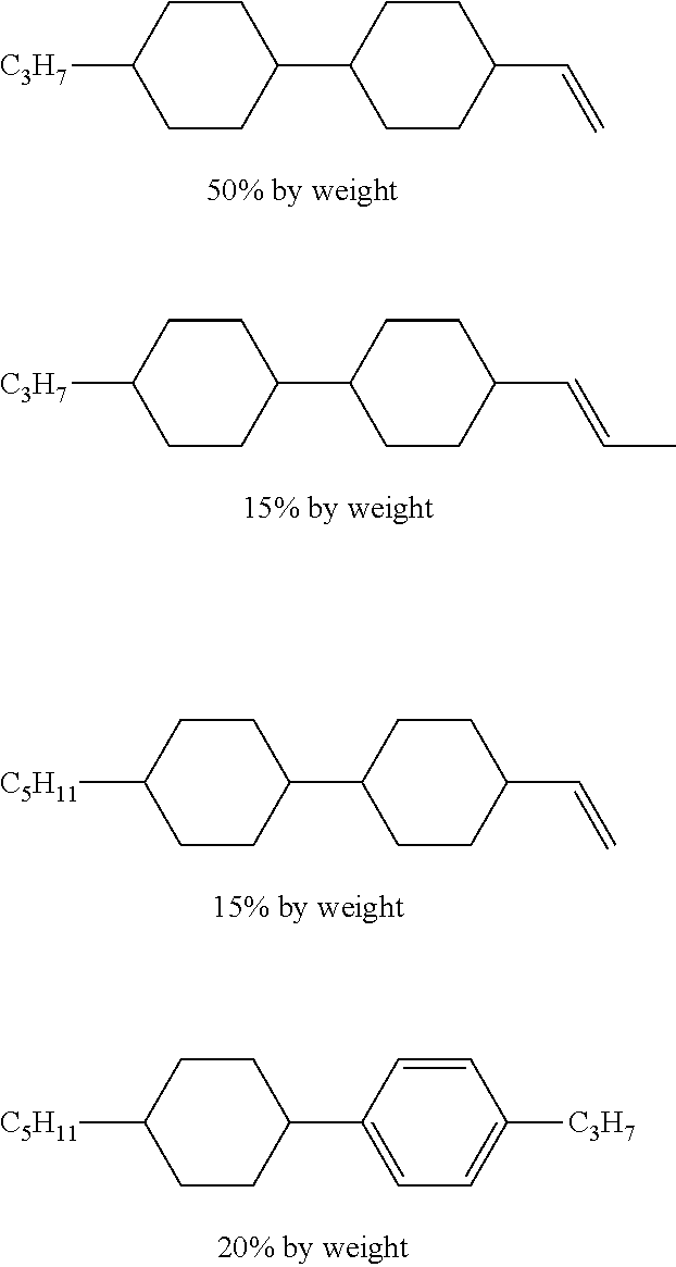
C1CC([C3H7])CCC1C1CCC(C=C)CC1.C1CC([C3H7])CCC1C1CCC(C=CC)CC1.C1CC([C5H11])CCC1C1CCC(C=C)CC1.C1CC([C5H11])CCC1C1=CC=C([C3H7])C=C1
